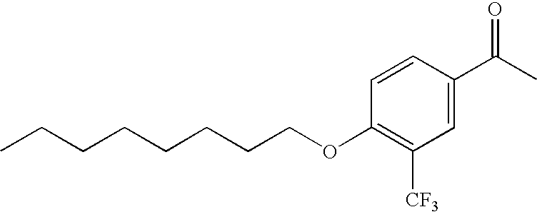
C1=C(C(C)=O)C=CC(OCCCCCCCC)=C1[CF3]
